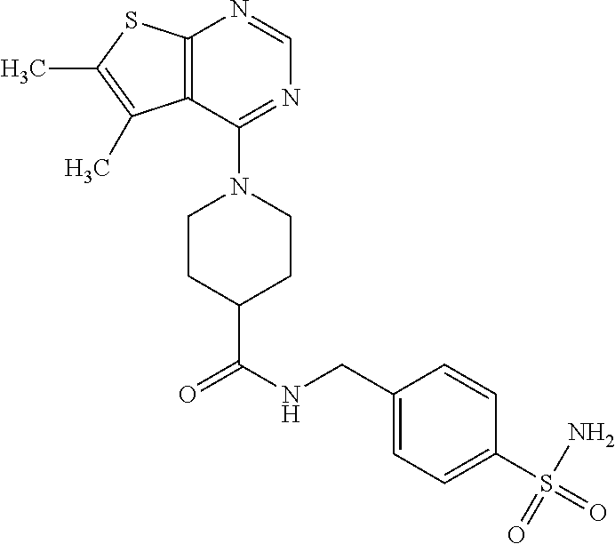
C12=C(SC(C)=C1C)N=CN=C2N1CCC(C(NCC2=CC=C(S(=O)(N)=O)C=C2)=O)CC1
